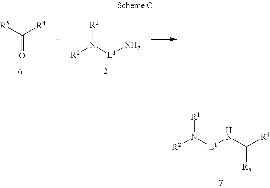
[R5]C([R4])=O.[R2]N([L1]N)[R1].[R2]N([L1]NC([R4])[R5])[R1]
